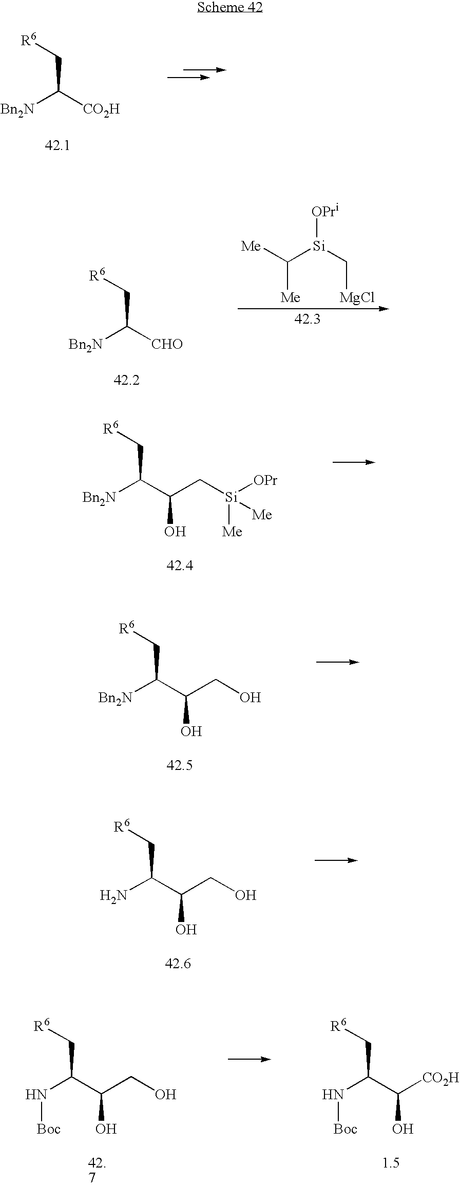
[Bn2N]C([CO2H])C[R6].[Bn2N]C([CHO])C[R6].C([Si](C[MgCl])[OPri])([Me])[Me].[Bn2N]C(C(O)C[Si]([OPr])([Me])[Me])C[R6].[Bn2N]C(C(O)CO)C[R6].NC(C(O)CO)C[R6].N(C(C(O)[CO2H])C[R6])[Boc].N(C(C(O)CO)C[R6])[Boc]
